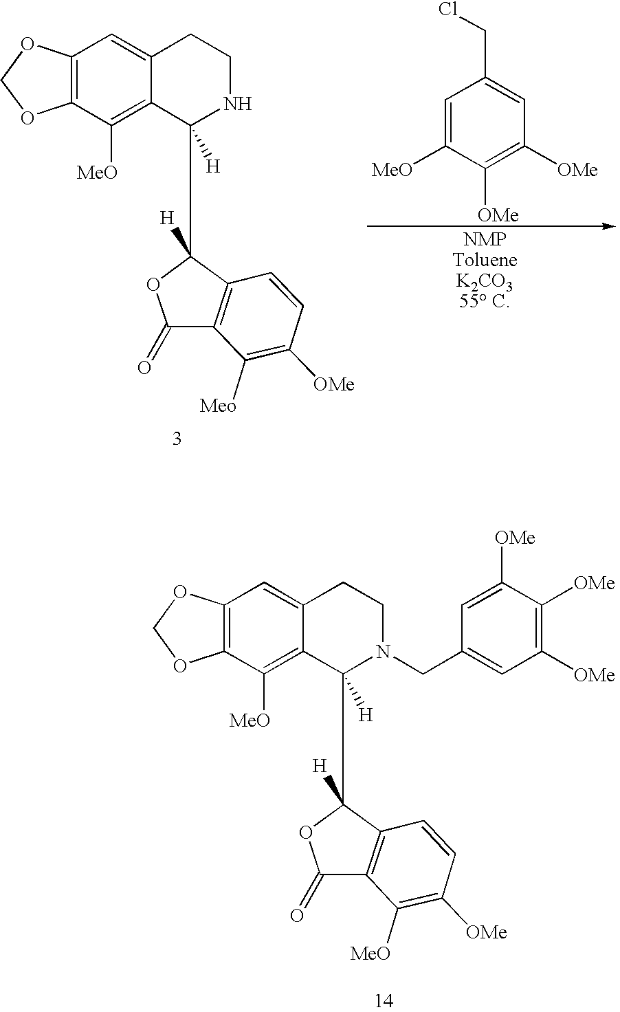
C(C1=CC([OMe])=C([OMe])C([MeO])=C1)Cl.C12=C(OCO1)C=C1C(=C2[MeO])C([H])(C2([H])OC(=O)C3=C2C=CC([OMe])=C3[Meo])NCC1.C12=C(OCO1)C=C1C(=C2[MeO])C([H])(C2([H])OC(=O)C3=C2C=CC([OMe])=C3[MeO])N(CC2=CC([OMe])=C([OMe])C([OMe])=C2)CC1
